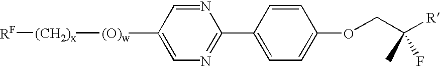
C1([(O)w][(CH2)x][RF])=CN=C(C2=CC=C(OCC([R])(F)C)C=C2)N=C1
